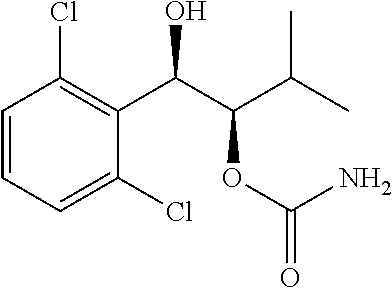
C1=CC(Cl)=C(C(C(C(C)C)OC(=O)N)O)C(Cl)=C1
